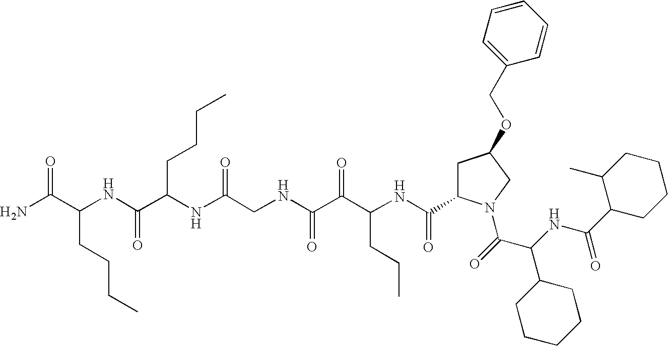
C1(C(NC(C(=O)N2CC(OCC3=CC=CC=C3)CC2C(NC(C(C(NCC(NC(CCCC)C(NC(CCCC)C(N)=O)=O)=O)=O)=O)CCC)=O)C2CCCCC2)=O)CCCCC1C
